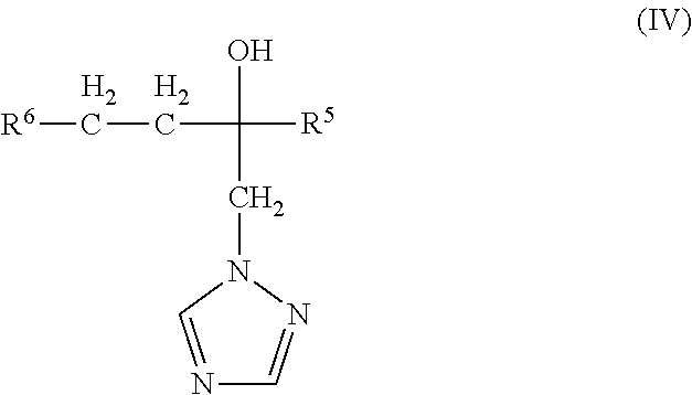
N1=CN(CC([R5])(CC[R6])O)N=C1.[H2].[H2]
